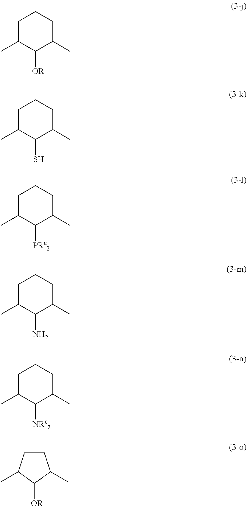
C1C(C)C([OR])C(C)CC1.C1C(C)C(S)C(C)CC1.C1C(C)C([PRe2])C(C)CC1.C1C(C)C(N)C(C)CC1.C1C(C)C([NRe2])C(C)CC1.C1([OR])C(C)CCC1C
